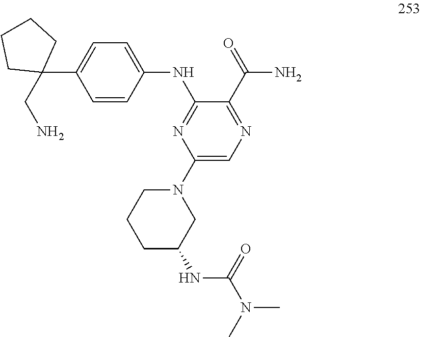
C1=C(C2(CN)CCCC2)C=CC(NC2=NC(N3CCCC(NC(N(C)C)=O)C3)=CN=C2C(=O)N)=C1
